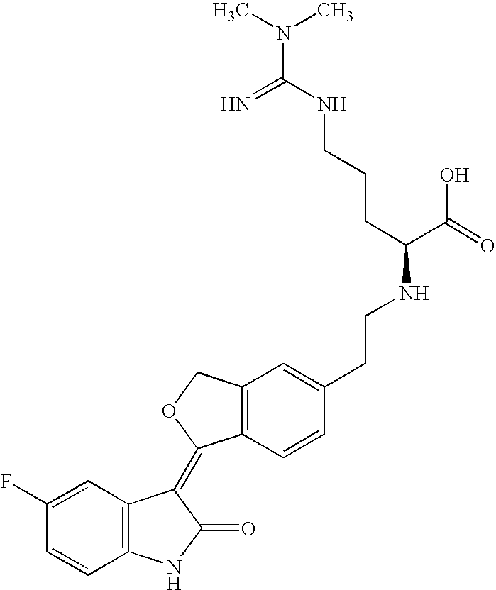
C12=C(C=CC(CCNC(C(O)=O)CCCNC(N(C)C)=N)=C1)C(=C1C3=C(NC1=O)C=CC(F)=C3)OC2
